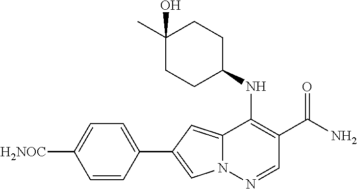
N12C(=CC(C3=CC=C([H2NOC])C=C3)=C1)C(NC1CCC(C)(O)CC1)=C(C(N)=O)C=N2
